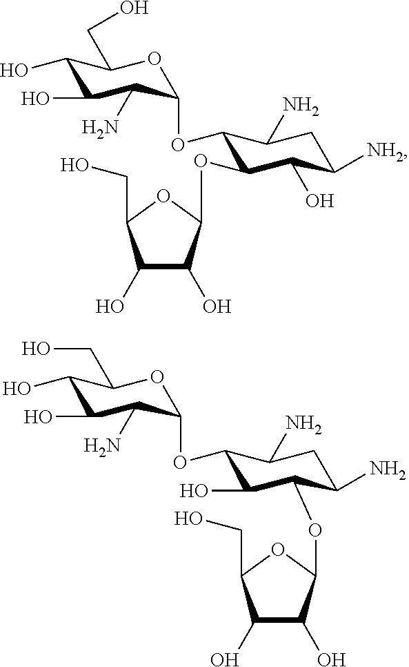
C1(O)C(O)C(N)C(OC2C(OC3C(O)C(O)C(CO)O3)C(O)C([NH2])CC2N)OC1CO.C1(O)C(O)C(N)C(OC2C(O)C(OC3C(O)C(O)C(CO)O3)C(N)CC2N)OC1CO
